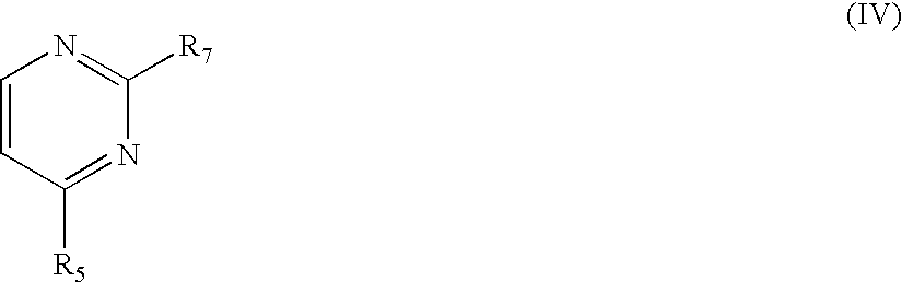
C1=CC([R5])=NC([R7])=N1
